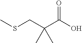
CSCC(C(O)=O)(C)C
